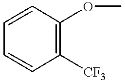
C1=CC([CF3])=C(OC)C=C1
